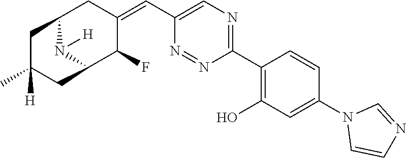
C1(C2=C(O)C=C(N3C=CN=C3)C=C2)=NC=C(C=C2CC3N([H])C(C2F)CC([H])(C)C3)N=N1
